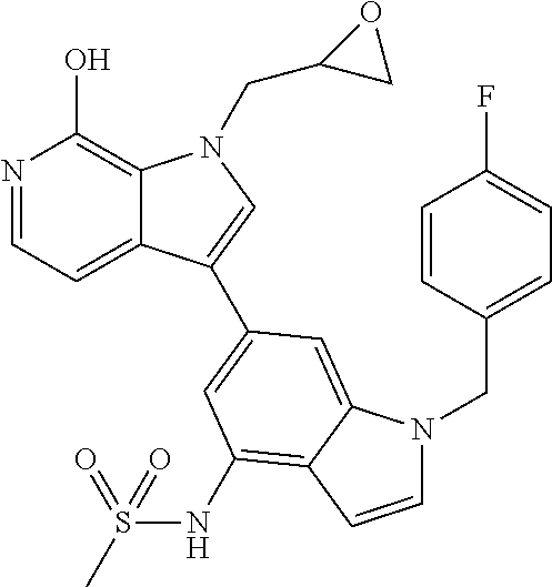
N1=CC=C2C(=C1O)N(CC1CO1)C=C2C1=CC(NS(C)(=O)=O)=C2C(=C1)N(CC1=CC=C(F)C=C1)C=C2
